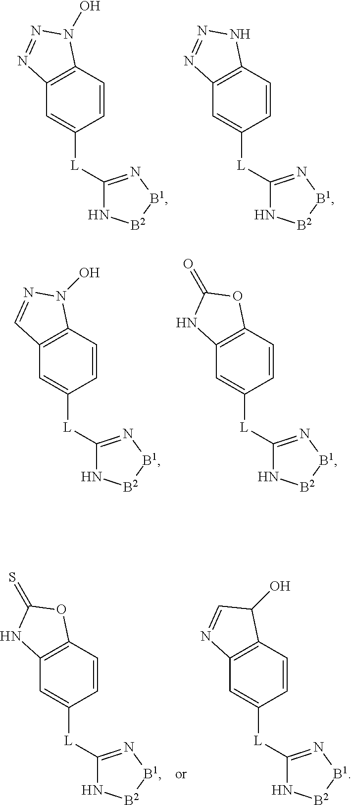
C12=C(C=CC([L]C3=N[B1][B2]N3)=C1)N(O)N=N2.C12=C(C=CC([L]C3=N[B1][B2]N3)=C1)NN=N2.C12=C(C=CC([L]C3=N[B1][B2]N3)=C1)N(O)N=C2.C12=C(C=CC([L]C3=N[B1][B2]N3)=C1)OC(=O)N2.C12=C(C=CC([L]C3=N[B1][B2]N3)=C1)OC(=S)N2.C12=C(C=CC([L]C3=N[B1][B2]N3)=C1)C(O)C=N2
